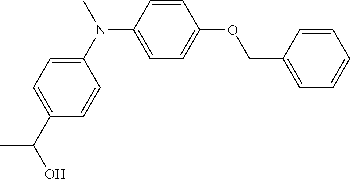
C1=C(C(O)C)C=CC(N(C2=CC=C(OCC3=CC=CC=C3)C=C2)C)=C1
